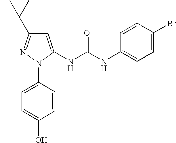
C1=C(O)C=CC(N2N=C(C(C)(C)C)C=C2NC(NC2=CC=C(Br)C=C2)=O)=C1
